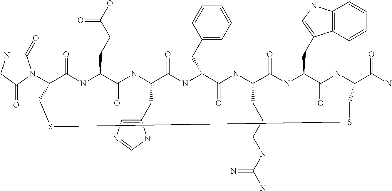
C1(=O)NCC(=O)N1C1CSSCC(C(=O)N)NC(=O)C(CC2=CNC3=C2C=CC=C3)NC(=O)C(CCCNC(N)=N)NC(=O)C(CC2=CC=CC=C2)NC(=O)C(CC2=CN=CN2)NC(=O)C(CCC(=O)O)NC1=O
